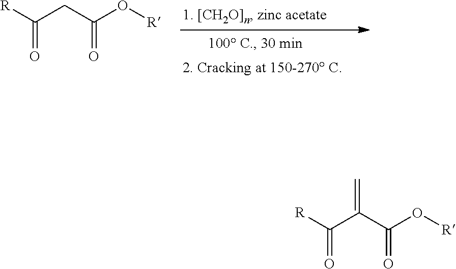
[R]C(CC(O[R])=O)=O.[R]C(C(C(O[R])=O)=C)=O
